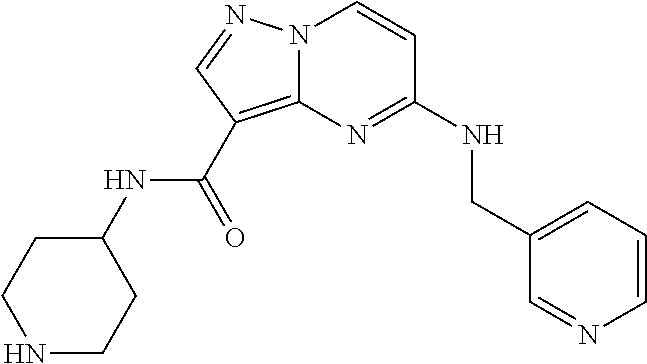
C1=CC=C(CNC2=NC3=C(C(NC4CCNCC4)=O)C=NN3C=C2)C=N1
